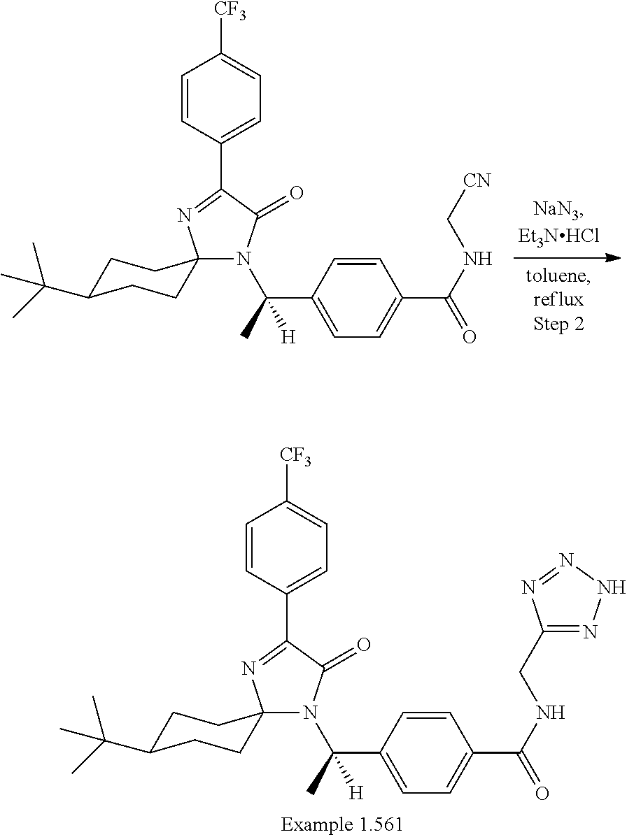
N1(C(C)(C2=CC=C(C(=O)NC[CN])C=C2)[H])C(=O)C(C2=CC=C([CF3])C=C2)=NC12CCC(C(C)(C)C)CC2.N1(C(C)(C2=CC=C(C(=O)NCC3=NNN=N3)C=C2)[H])C(=O)C(C2=CC=C([CF3])C=C2)=NC12CCC(C(C)(C)C)CC2
